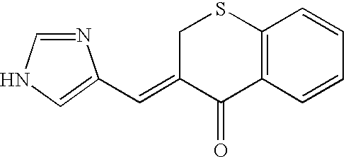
N1=CNC=C1C=C1C(=O)C2=C(SC1)C=CC=C2
